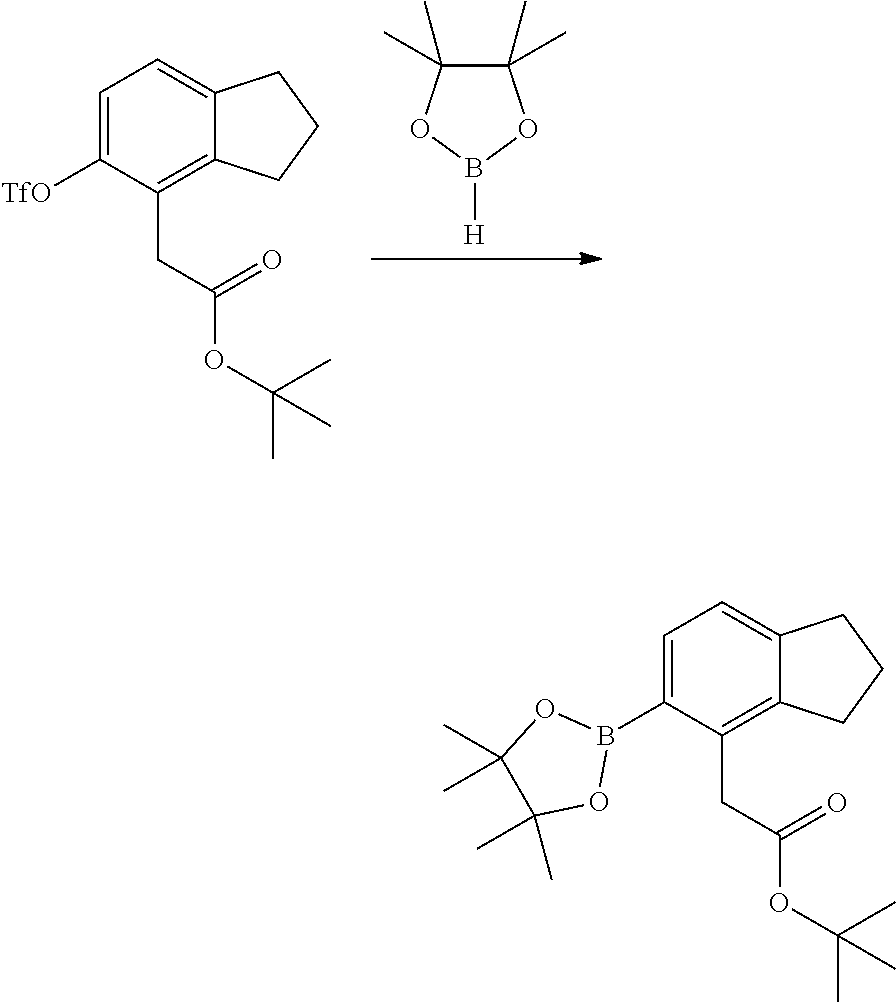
[H]B1OC(C)(C)C(C)(C)O1.C1=C([TfO])C(CC(OC(C)(C)C)=O)=C2C(=C1)CCC2.C1=C(B2OC(C)(C)C(C)(C)O2)C(CC(OC(C)(C)C)=O)=C2C(=C1)CCC2
